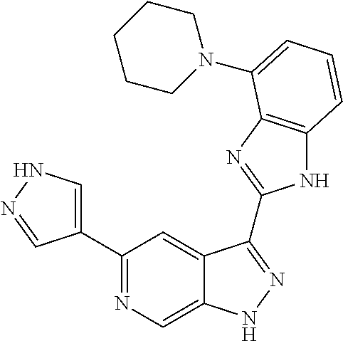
C1(C2=NC=C3C(=C2)C(C2=NC4=C(N2)C=CC=C4N2CCCCC2)=NN3)=CNN=C1
